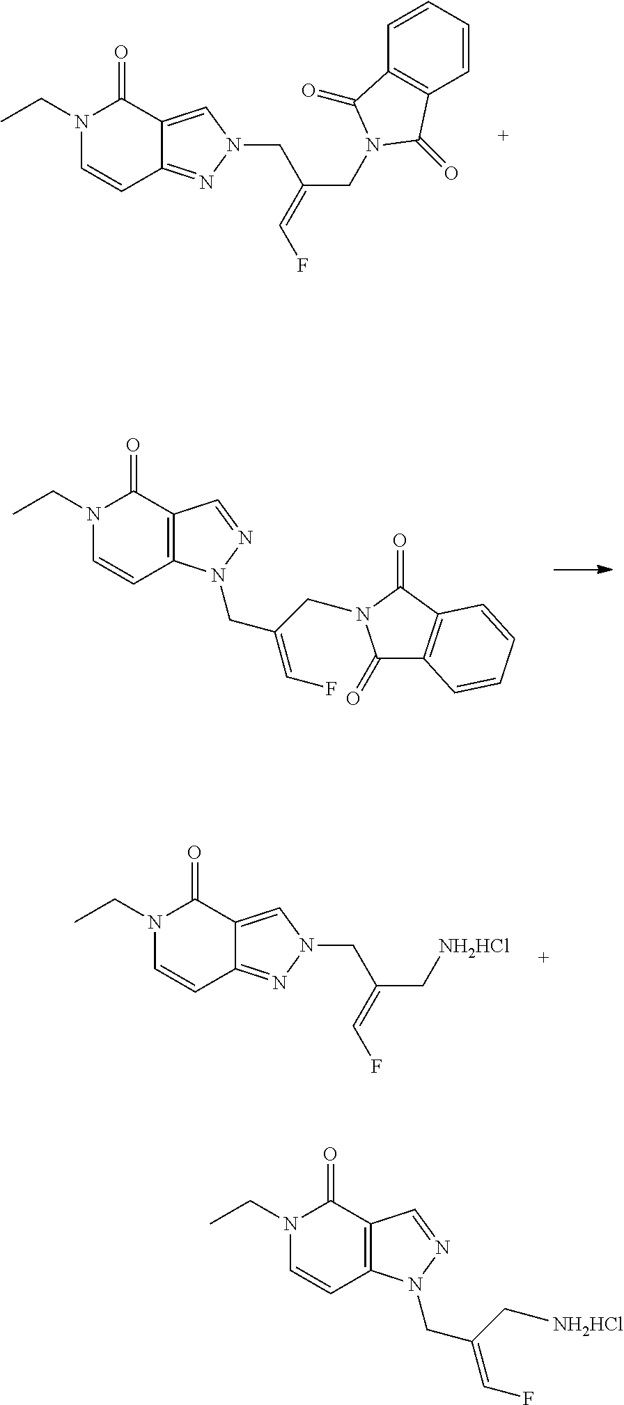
N1(CC)C=CC2=NN(CC(CN3C(=O)C4=C(C3=O)C=CC=C4)=CF)C=C2C1=O.N1(CC)C=CC2=NN(CC(C[NH2HCl])=CF)C=C2C1=O.N1(CC)C=CC2=C(C1=O)C=NN2CC(CN1C(=O)C2=C(C1=O)C=CC=C2)=CF.N1(CC)C=CC2=C(C1=O)C=NN2CC(C[NH2HCl])=CF
